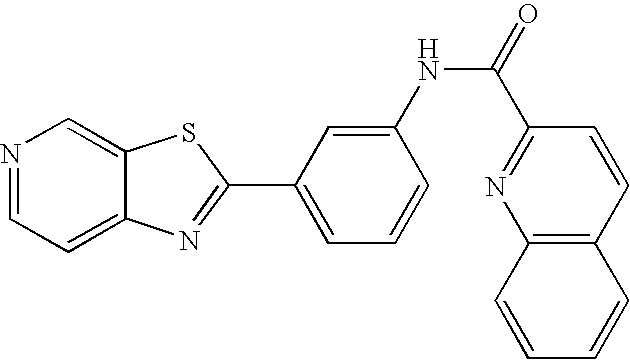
C12=CC=NC=C1SC(C1=CC=CC(NC(C3=NC4=C(C=C3)C=CC=C4)=O)=C1)=N2
